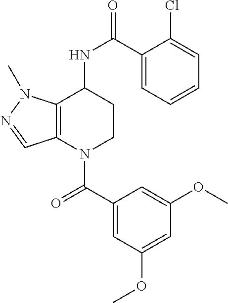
C12=C(N(C(C3=CC(OC)=CC(OC)=C3)=O)CCC1NC(=O)C1=CC=CC=C1Cl)C=NN2C
